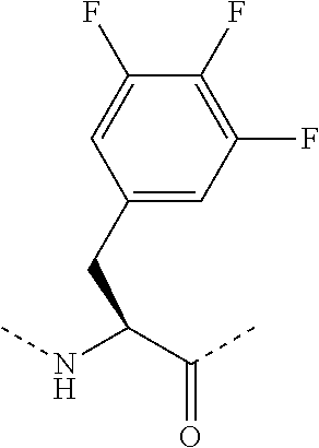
C1(F)=CC(CC(NC)C(C)=O)=CC(F)=C1F
